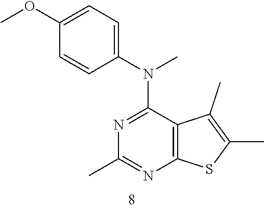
C1(N(C)C2=NC(C)=NC3=C2C(C)=C(C)S3)=CC=C(OC)C=C1
